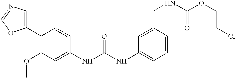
N1=COC(C2=C(OC)C=C(NC(NC3=CC=CC(CNC(OCCCl)=O)=C3)=O)C=C2)=C1
